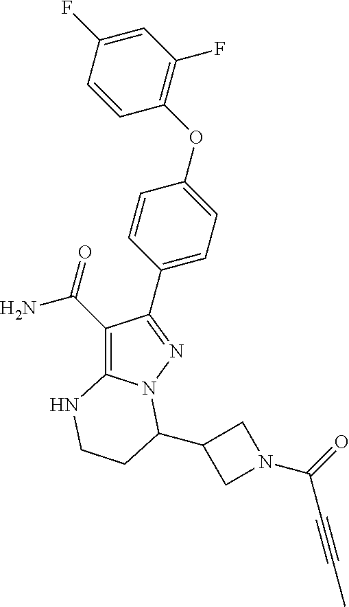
C1(C(N)=O)=C2N(N=C1C1=CC=C(OC3=C(F)C=C(F)C=C3)C=C1)C(C1CN(C(=O)C#CC)C1)CCN2
